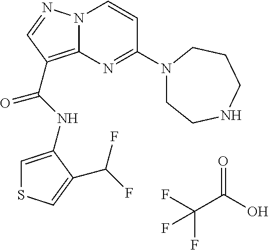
FC(C(O)=O)(F)F.N(C(=O)C1=C2N(N=C1)C=CC(N1CCNCCC1)=N2)C1=CSC=C1C(F)F
